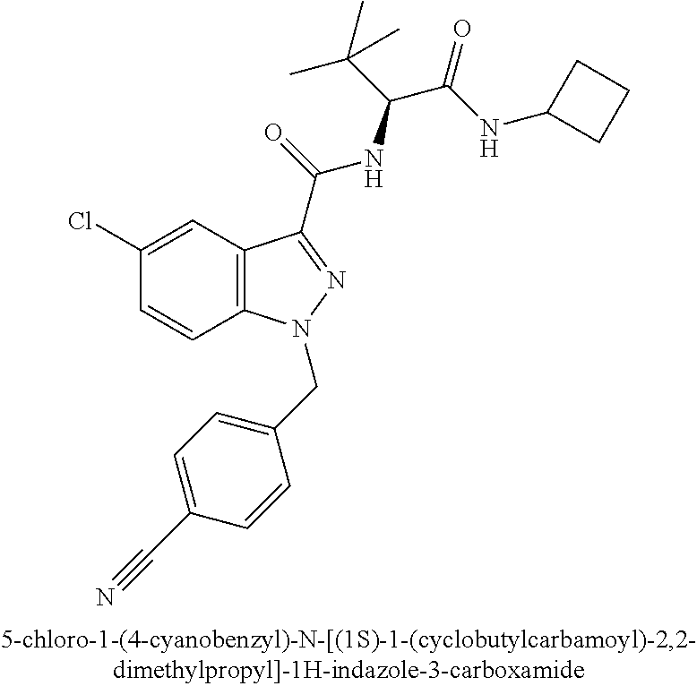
C1(Cl)=CC2=C(C=C1)N(CC1=CC=C(C#N)C=C1)N=C2C(=O)NC(C(C)(C)C)C(=O)NC1CCC1
